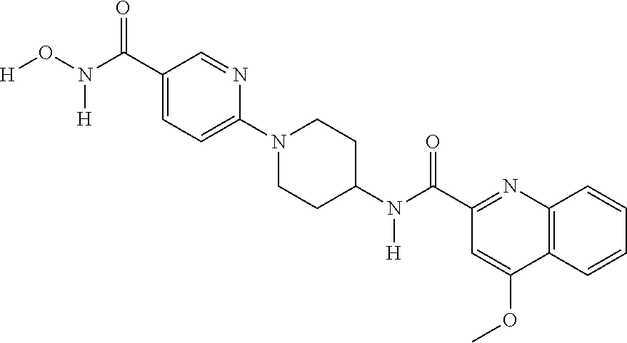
C1(C(=O)N([H])O[H])=CC=C(N2CCC(N(C(C3=NC4=C(C(OC)=C3)C=CC=C4)=O)[H])CC2)N=C1
